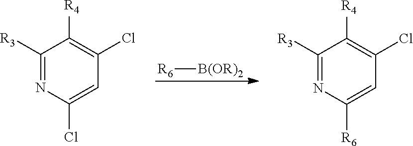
C1([R3])=NC(Cl)=CC(Cl)=C1[R4].[R6][B(OR)2].C1([R3])=NC([R6])=CC(Cl)=C1[R4]
